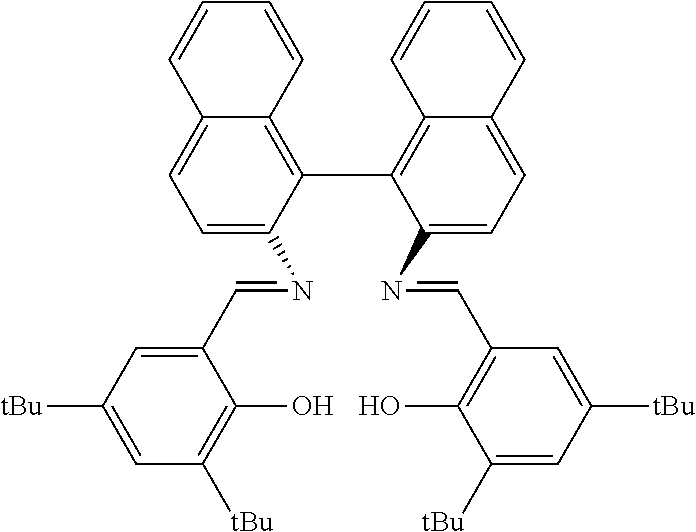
C1=C(N=CC2=CC([tBu])=CC([tBu])=C2O)C(C2=C3C(=CC=C2N=CC2=C(O)C([tBu])=CC([tBu])=C2)C=CC=C3)=C2C(=C1)C=CC=C2
